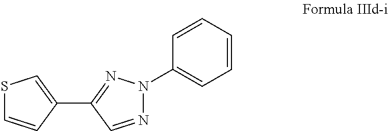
N1=CC(C2=CSC=C2)=NN1C1=CC=CC=C1
